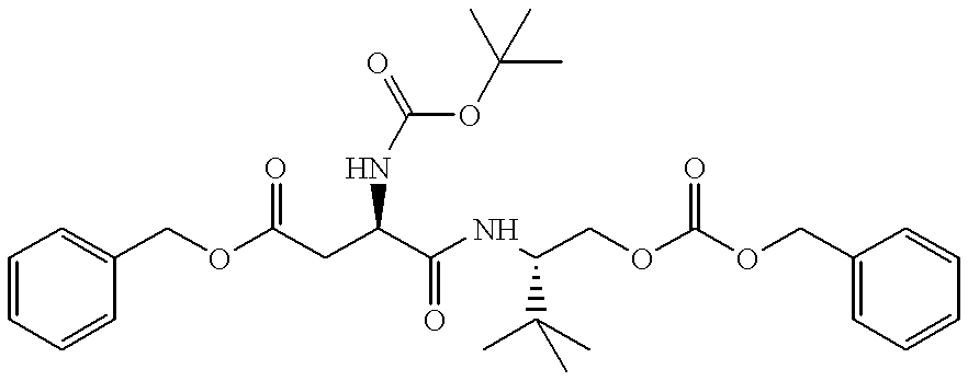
C1=CC=CC(COC(CC(C(NC(COC(OCC2=CC=CC=C2)=O)C(C)(C)C)=O)NC(OC(C)(C)C)=O)=O)=C1
